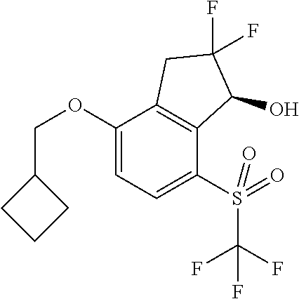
C1(COC2=CC=C(S(C(F)(F)F)(=O)=O)C3=C2CC(F)(F)C3O)CCC1
